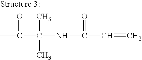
CC(=O)C(C)(C)NC(=O)C=C
